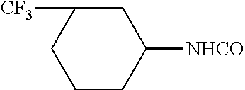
C1([CF3])CCCC([NHCO])C1
